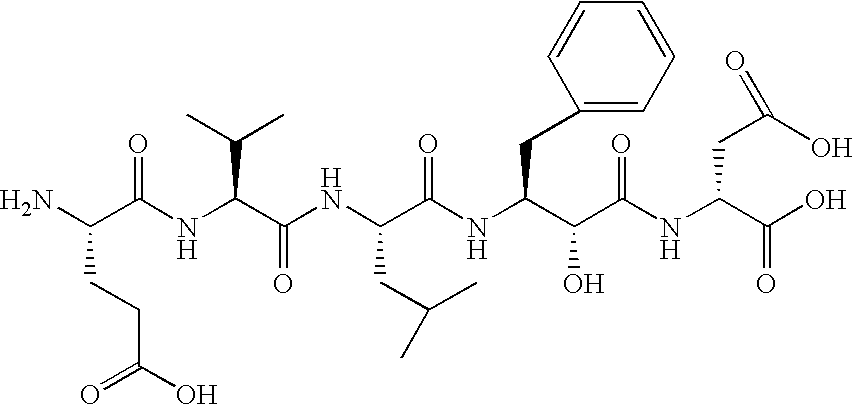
NC(C(NC(C(NC(C(NC(C(C(NC(C(O)=O)CC(O)=O)=O)O)CC1=CC=CC=C1)=O)CC(C)C)=O)C(C)C)=O)CCC(O)=O
